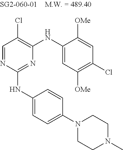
C1=NC(NC2=CC=C(N3CCN(C)CC3)C=C2)=NC(NC2=CC([OMe])=C(Cl)C=C2[OMe])=C1Cl
